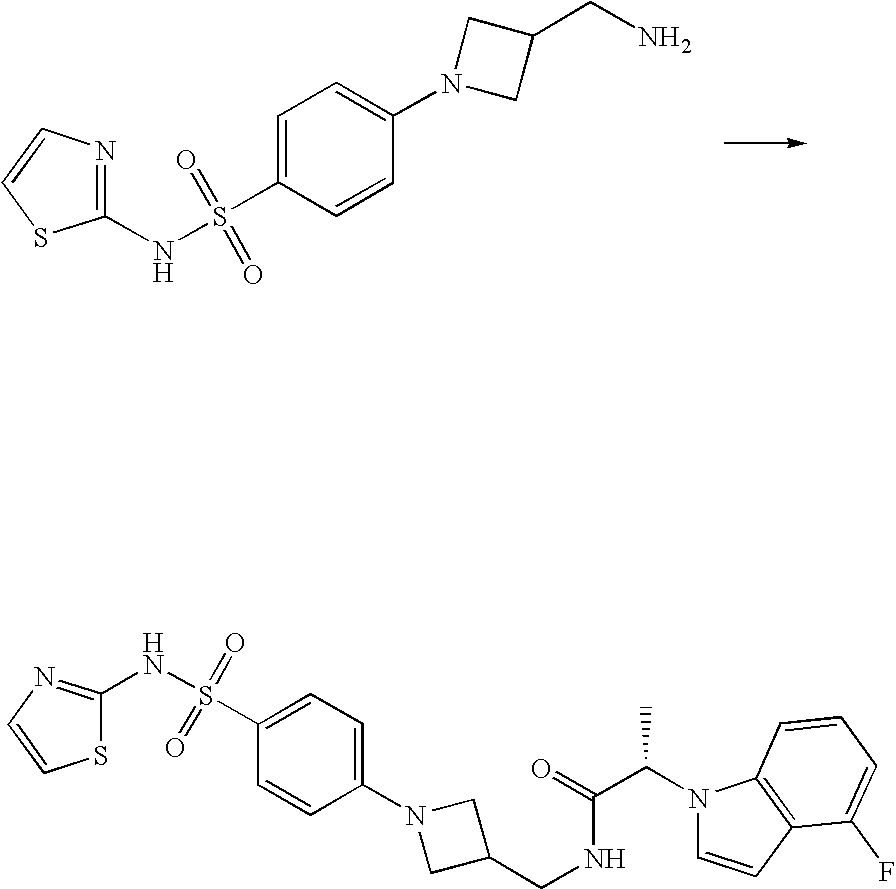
C1=CC(S(NC2=NC=CS2)(=O)=O)=CC=C1N1CC(CN)C1.S1C(NS(C2=CC=C(N3CC(CNC(C(N4C=CC5=C4C=CC=C5F)C)=O)C3)C=C2)(=O)=O)=NC=C1
